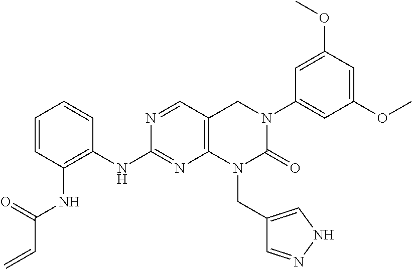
N(C(=O)C=C)C1=C(NC2=NC3=C(C=N2)CN(C2=CC(OC)=CC(OC)=C2)C(=O)N3CC2=CNN=C2)C=CC=C1
